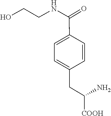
C1=CC(C(NCCO)=O)=CC=C1CC(N)[COOH]
